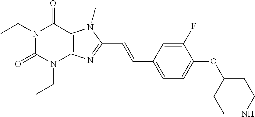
N1(CC)C(=O)N(CC)C2=C(C1=O)N(C)C(C=CC1=CC=C(OC3CCNCC3)C(F)=C1)=N2
